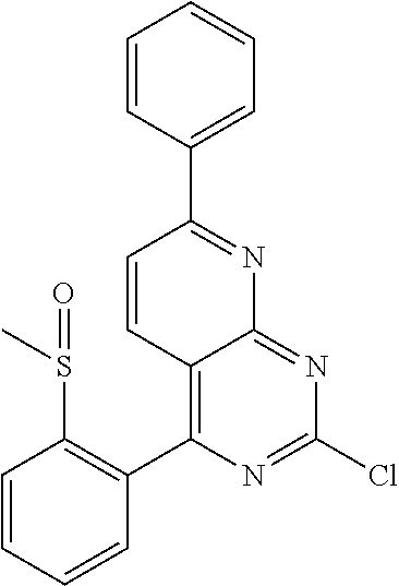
C12=C(C3=C(S(C)=O)C=CC=C3)N=C(Cl)N=C1N=C(C1=CC=CC=C1)C=C2
